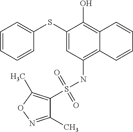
C1(SC2=CC=CC=C2)=CC(NS(C2=C(C)ON=C2C)(=O)=O)=C2C(=C1O)C=CC=C2
